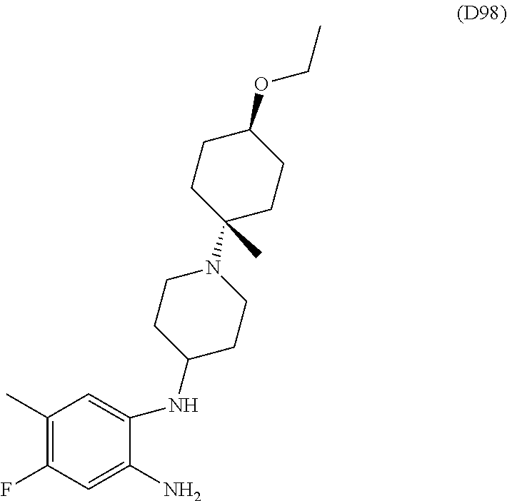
C1(C)=C(F)C=C(N)C(NC2CCN(C3(C)CCC(OCC)CC3)CC2)=C1
